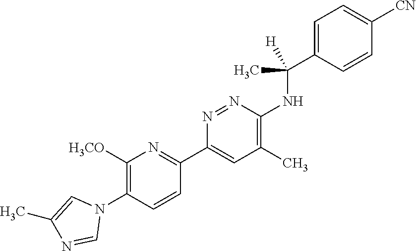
C1([H3CO])=C(N2C=C(C)N=C2)C=CC(C2=CC(C)=C(NC(C3=CC=C([CN])C=C3)(C)[H])N=N2)=N1
